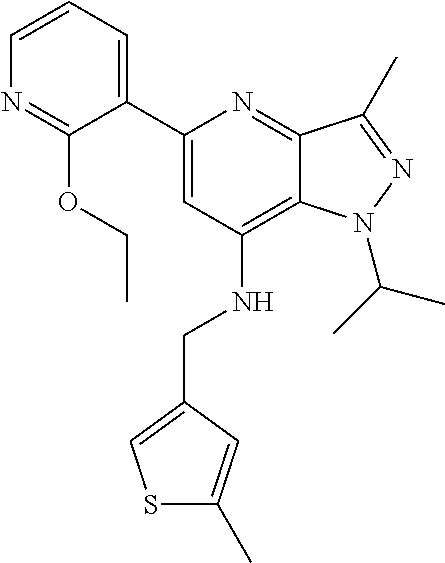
C1=CC=C(C2=CC(NCC3=CSC(C)=C3)=C3C(=N2)C(C)=NN3C(C)C)C(OCC)=N1
